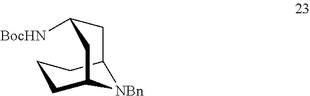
C12CCCC(CC([BocHN])C1)[NBn]2
